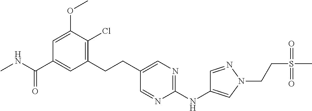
CNC(C1=CC(CCC2=CN=C(NC3=CN(CCS(C)(=O)=O)N=C3)N=C2)=C(Cl)C(OC)=C1)=O
